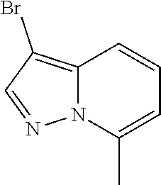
C12=C(Br)C=NN1C(C)=CC=C2
